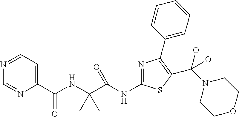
N(C(C(NC(C1=CC=NC=N1)=O)(C)C)=O)C1=NC(C2=CC=CC=C2)=C(C(N2CCOCC2)(O)O)S1
